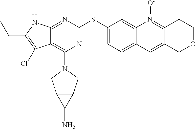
N1=C(SC2=CC=C3C(=C2)[N+]([O-])=C2C(=C3)COCC2)N=C2C(=C1N1CC3C(C1)C3N)C(Cl)=C(CC)N2
